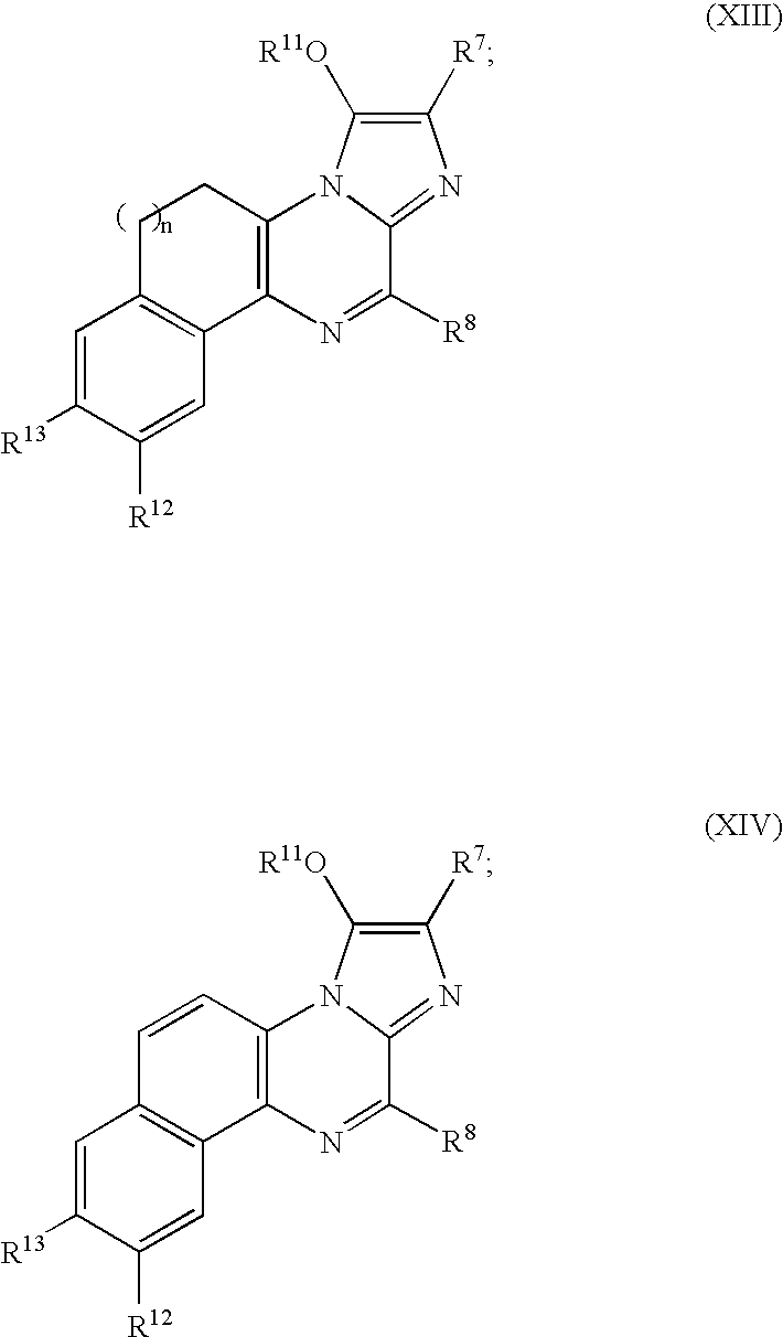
C1([R7])=C([R11O])N2C3=C(N=C([R8])C2=N1)C1=C(CC3)C=C([R13])C([R12])=C1.C1([R7])=C([R11O])N2C3=C(N=C([R8])C2=N1)C1=C(C=C3)C=C([R13])C([R12])=C1
